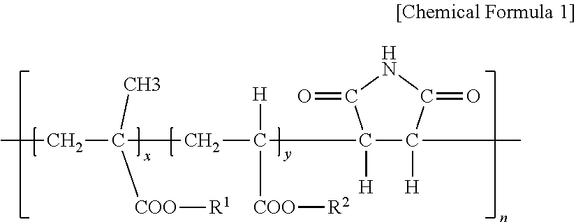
CCC(CC([H])([COO][R2])C1([H])C([H])(C)C(=O)NC1=O)(C)[COO][R1]
